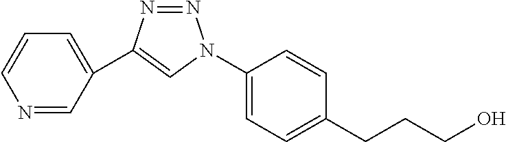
C1(C2=CN(C3=CC=C(CCCO)C=C3)N=N2)=CC=CN=C1
